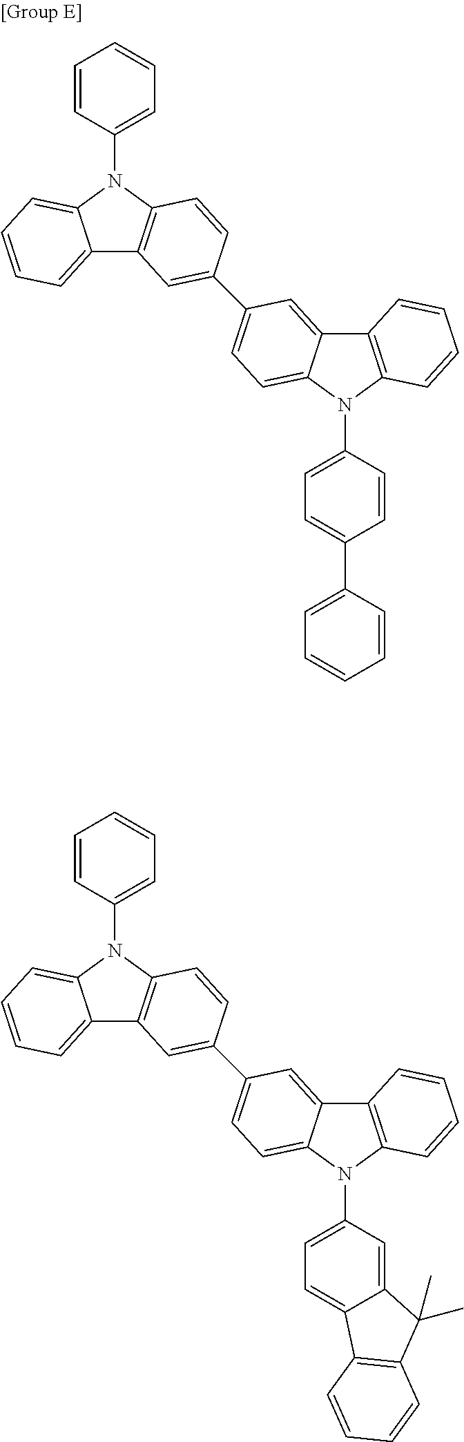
C12=CC=CC=C1N(C1=CC=CC=C1)C1=C2C=C(C2=CC=C3C(=C2)C2=C(N3C3=CC=C(C4=CC=CC=C4)C=C3)C=CC=C2)C=C1.C12=CC=CC=C1N(C1=CC=CC=C1)C1=C2C=C(C2=CC=C3C(=C2)C2=C(N3C3=CC=C4C(=C3)C(C)(C)C3=C4C=CC=C3)C=CC=C2)C=C1
